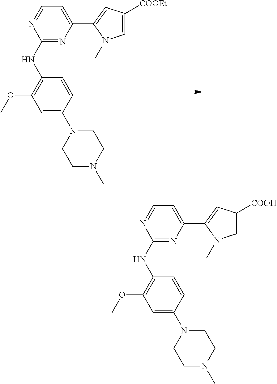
C1(NC2=C(OC)C=C(N3CCN(C)CC3)C=C2)=NC(C2=CC([COOEt])=CN2C)=CC=N1.C1(NC2=C(OC)C=C(N3CCN(C)CC3)C=C2)=NC(C2=CC([COOH])=CN2C)=CC=N1
